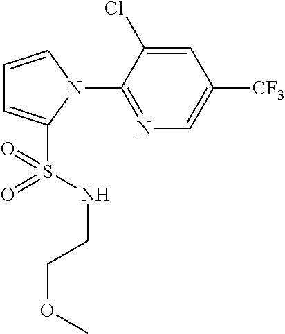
C1=CN(C2=NC=C([CF3])C=C2Cl)C(S(NCCOC)(=O)=O)=C1
